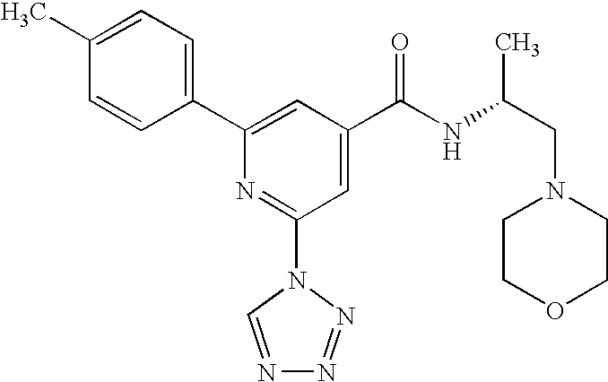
C1(C2=CC(C(NC(CN3CCOCC3)C)=O)=CC(N3C=NN=N3)=N2)=CC=C(C)C=C1
